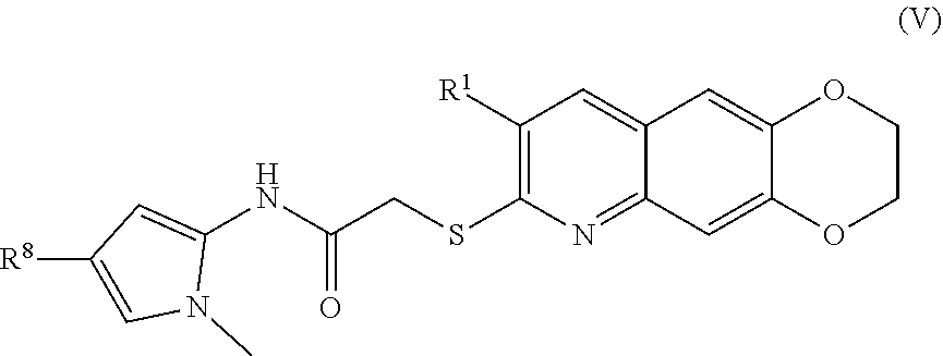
C1([R1])=C(SCC(NC2=CC([R8])=CN2C)=O)N=C2C(=C1)C=C1C(=C2)OCCO1
